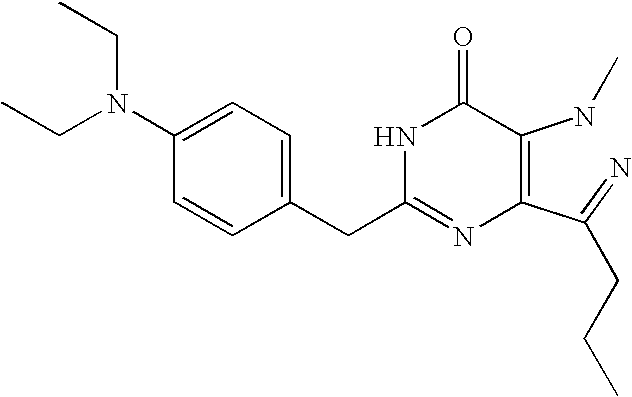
C1=C(N(CC)CC)C=CC(CC2=NC(C(=N)CCC)=C(NC)C(=O)N2)=C1
